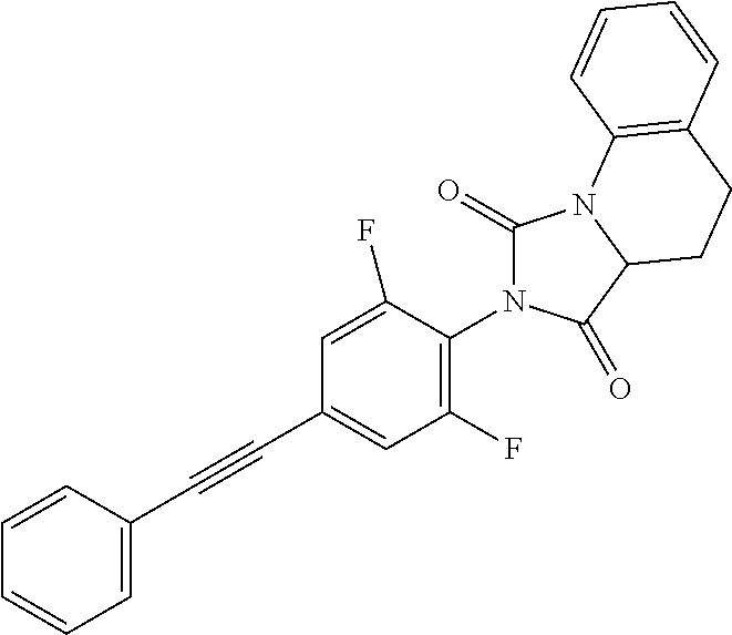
C1=C(C#CC2=CC(F)=C(N3C(=O)N4C(C3=O)CCC3=C4C=CC=C3)C(F)=C2)C=CC=C1
